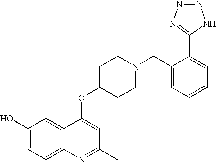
C1(O)=CC=C2C(=C1)C(OC1CCN(CC3=CC=CC=C3C3=NN=NN3)CC1)=CC(C)=N2
